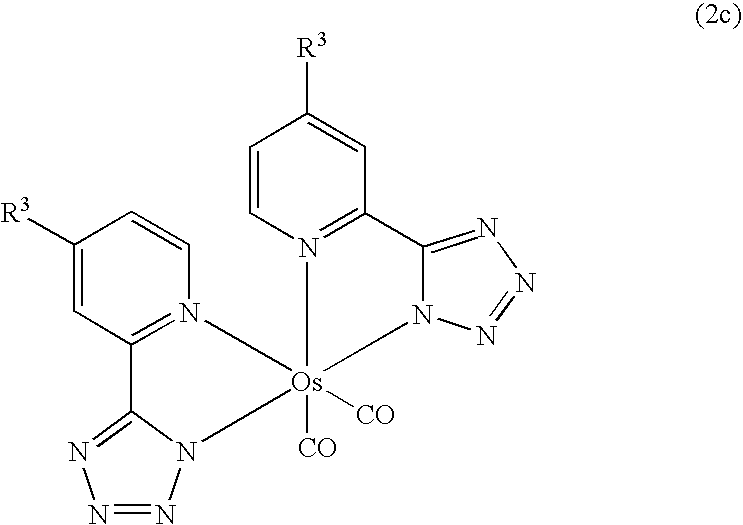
N1=NN2C(=N1)C1=N(C=CC([R3])=C1)[Os]21([CO])([CO])N2N=NN=C2C2=N1C=CC([R3])=C2
